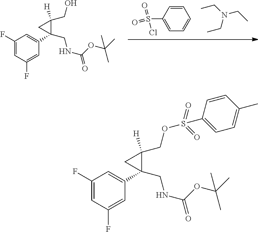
O=S(=O)(Cl)C1=CC=CC=C1.CCN(CC)CC.C1(F)=CC(F)=CC(C2(CNC(=O)OC(C)(C)C)C(CO)([H])C2)=C1.C1(F)=CC(F)=CC(C2(CNC(=O)OC(C)(C)C)C(COS(=O)(=O)C3=CC=C(C)C=C3)([H])C2)=C1
